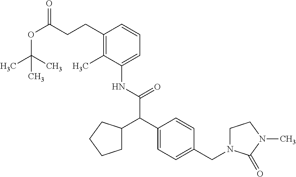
N(C(C(C1=CC=C(CN2CCN(C)C2=O)C=C1)C1CCCC1)=O)C1=CC=CC(CCC(OC(C)(C)C)=O)=C1C
